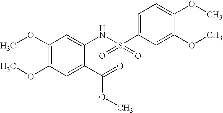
C1(OC)=C(OC)C=C(C(OC)=O)C(NS(C2=CC=C(OC)C(OC)=C2)(=O)=O)=C1
